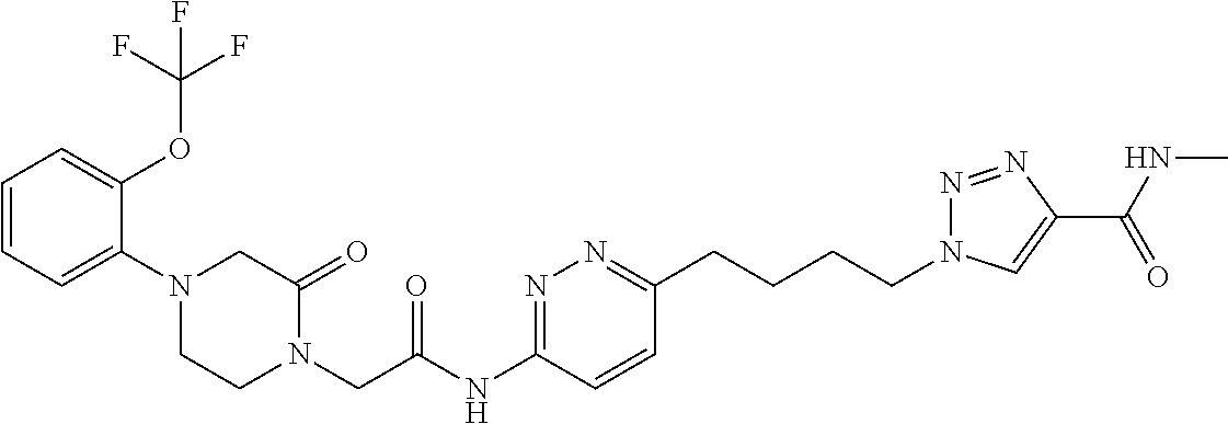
N1(CC(NC2=NN=C(CCCCN3N=NC(C(NC)=O)=C3)C=C2)=O)C(=O)CN(C2=CC=CC=C2OC(F)(F)F)CC1
